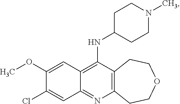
C12=C(N=C3C(=C1NC1CCN(C)CC1)C=C(OC)C(Cl)=C3)CCOCC2
